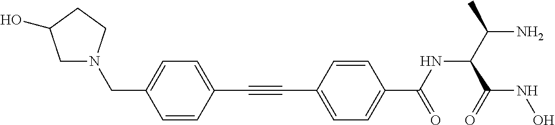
C(C1=CC=C(C(NC(C(N)C)C(NO)=O)=O)C=C1)#CC1=CC=C(CN2CC(O)CC2)C=C1
